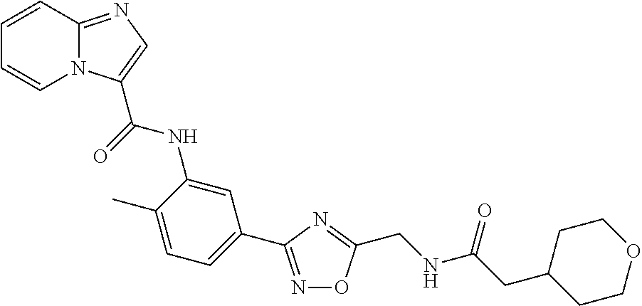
N1=C(C2=CC=C(C)C(NC(=O)C3=CN=C4N3C=CC=C4)=C2)N=C(CNC(=O)CC2CCOCC2)O1
